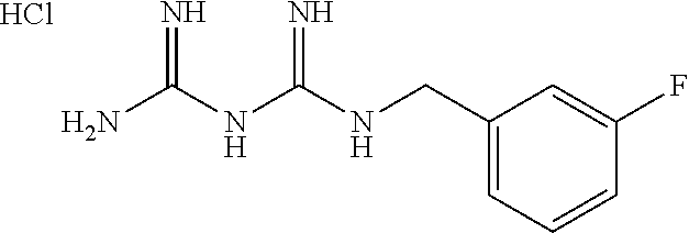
C(NC(NC(N)=N)=N)C1=CC=CC(F)=C1.Cl
